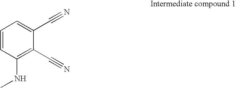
C1=CC(NC)=C(C#N)C(C#N)=C1
